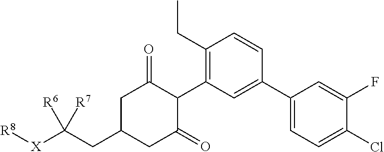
C1(CC)=C(C2C(=O)CC(CC([X][R8])([R6])[R7])CC2=O)C=C(C2=CC=C(Cl)C(F)=C2)C=C1
